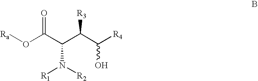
[Ra]OC(C(C(C([R4])O)[R3])N([R1])[R2])=O
